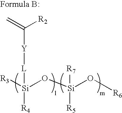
C=C([R2])[Y][L][Si]([R3])(O[Si](O[R6])([R7])[R5])[R4]
